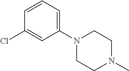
C1(N2CCN(C)CC2)=CC=CC(Cl)=C1
